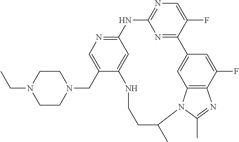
C1CN(CC2=CN=C3C=C2NCCC(C)N2C4=C(C(F)=CC(=C4)C4=NC(=NC=C4F)N3)N=C2C)CCN1CC
